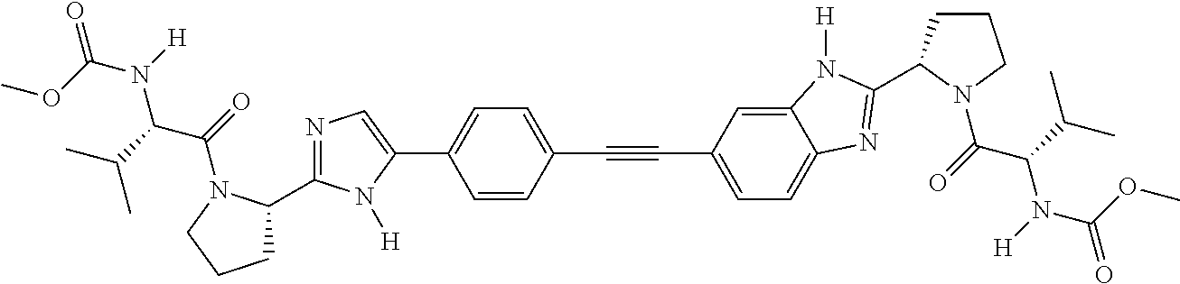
C1=CC(C#CC2=CC=C3C(=C2)N([H])C(C2CCCN2C(C(N(C(=O)OC)[H])C(C)C)=O)=N3)=CC=C1C1=CN=C(C2CCCN2C(C(N(C(=O)OC)[H])C(C)C)=O)N1[H]
